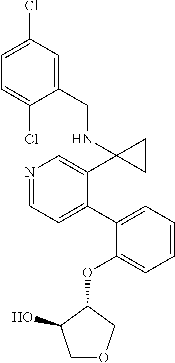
N1=CC=C(C2=CC=CC=C2OC2C(O)COC2)C(C2(NCC3=CC(Cl)=CC=C3Cl)CC2)=C1
